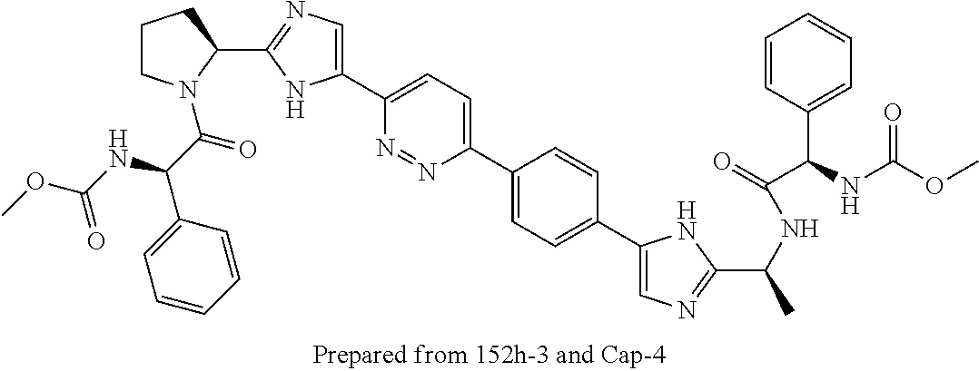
C1CN(C(C(NC(OC)=O)C2=CC=CC=C2)=O)C(C2=NC=C(C3=CC=C(C4=CC=C(C5=CN=C(C(C)NC(=O)C(C6=CC=CC=C6)NC(OC)=O)N5)C=C4)N=N3)N2)C1
